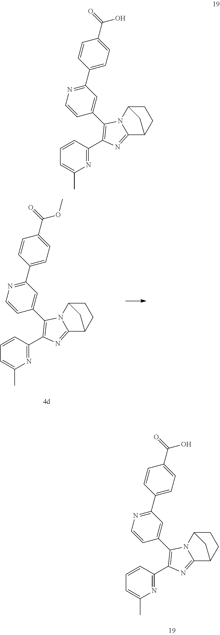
N1=C(C2=C(C3=CC(C4=CC=C(C(=O)OC)C=C4)=NC=C3)N3C(=N2)C2CCC3C2)C=CC=C1C.N1=C(C2=C(C3=CC(C4=CC=C(C(=O)O)C=C4)=NC=C3)N3C(=N2)C2CCC3C2)C=CC=C1C.N1=C(C2=C(C3=CC(C4=CC=C(C(=O)O)C=C4)=NC=C3)N3C(=N2)C2CCC3C2)C=CC=C1C
